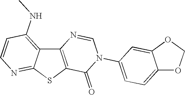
C12=C(SC3=NC=CC(NC)=C13)C(=O)N(C1=CC=C3C(=C1)OCO3)C=N2
